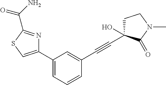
C1(C2=CC=CC(C#CC3(O)CCN(C)C3=O)=C2)=CSC(C(N)=O)=N1
